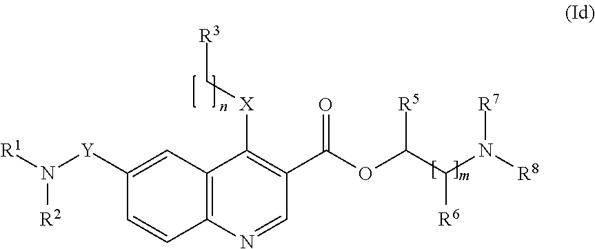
C12=C(N=CC(C(OC(C(N([R8])[R7])[R6])[R5])=O)=C1[X]C[R3])C=CC([Y]N([R1])[R2])=C2
